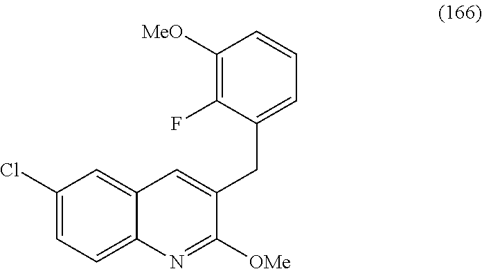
C1(Cl)=CC=C2C(=C1)C=C(CC1=CC=CC([MeO])=C1F)C([OMe])=N2
